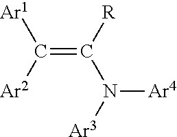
[Ar1]C([Ar2])=C(N([Ar3])[Ar4])[R]
